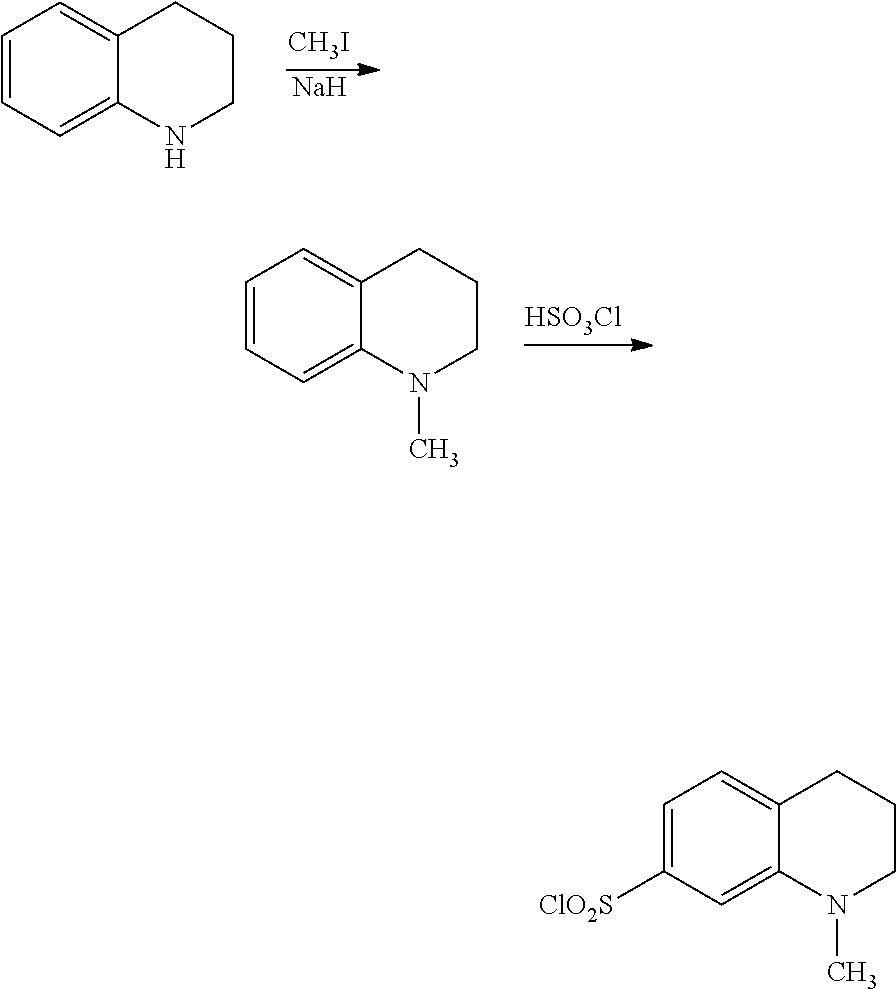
C1=CC=C2C(=C1)CCCN2C.[HSO3Cl].C1=CC=C2C(=C1)CCCN2.[CH3I].[Na].C1=C([ClO2S])C=C2C(=C1)CCCN2C
